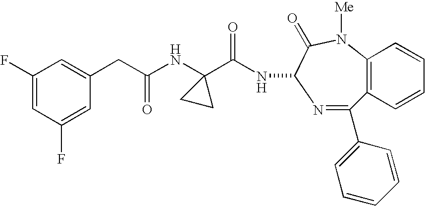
C12=C(C=CC=C1)C(C1=CC=CC=C1)=NC(NC(=O)C1(NC(CC3=CC(F)=CC(F)=C3)=O)CC1)C(=O)N2[Me]
